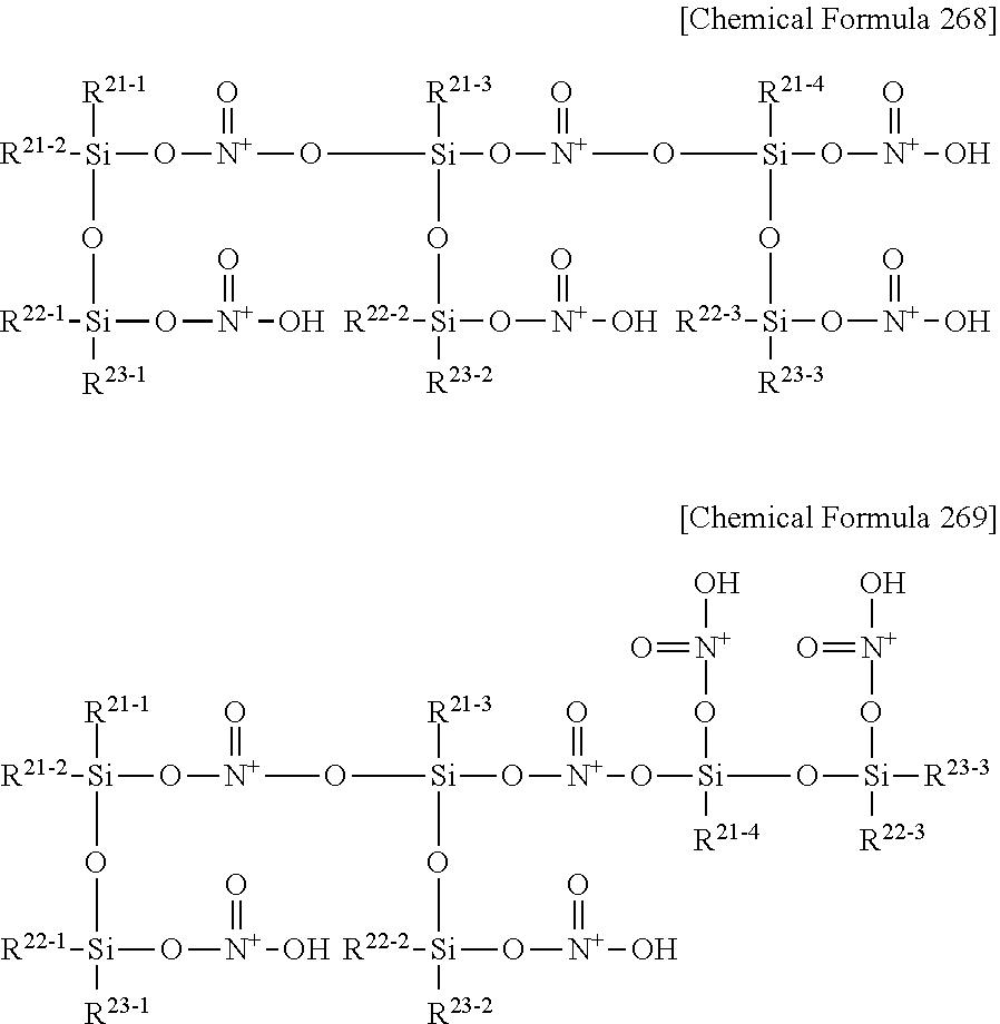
O([N+](=O)O[Si](O[N+](O[Si](O[N+](O)=O)([R21-4])O[Si]([R22-3])([R23-3])O[N+](O)=O)=O)([R21-3])O[Si]([R22-2])([R23-2])O[N+](O)=O)[Si]([R21-2])(O[Si]([R23-1])([R22-1])O[N+](O)=O)[R21-1].O([N+](=O)O[Si](O[Si]([R23-3])(O[N+](O)=O)[R22-3])(O[N+](O)=O)[R21-4])[Si](O[Si]([R23-2])([R22-2])O[N+](O)=O)([R21-3])O[N+](O[Si]([R21-2])(O[Si]([R23-1])([R22-1])O[N+](O)=O)[R21-1])=O
